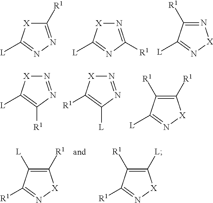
C1([R1])=NN=C([L])[X]1.N1=C([R1])N=C([L])[X]1.C1([R1])=N[X]N=C1[L].N1=NC([R1])=C([L])[X]1.N1=NC([L])=C([R1])[X]1.C1([R1])=C([R1])C([L])=N[X]1.C1([R1])=C([L])C([R1])=N[X]1.C1([L])=C([R1])C([R1])=N[X]1
